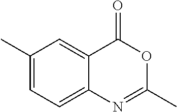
C12=CC=C(C)C=C1C(=O)OC(C)=N2
